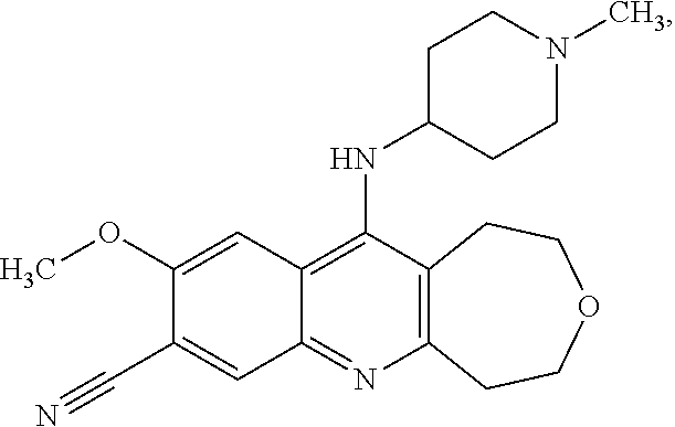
C12=C(N=C3C(=C1NC1CCN(C)CC1)C=C(OC)C(C#N)=C3)CCOCC2
